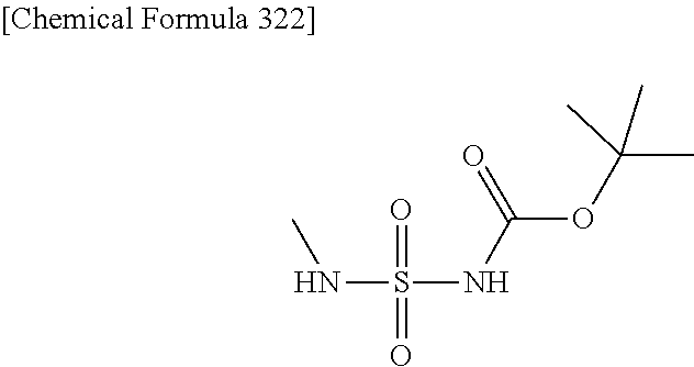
CC(OC(NS(=O)(NC)=O)=O)(C)C
